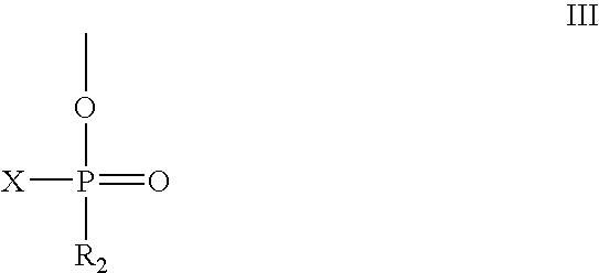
COP([X])(=O)[R2]
